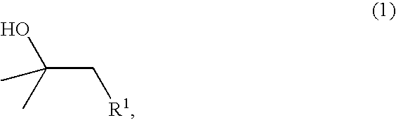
C(C[R1])(C)(O)C
